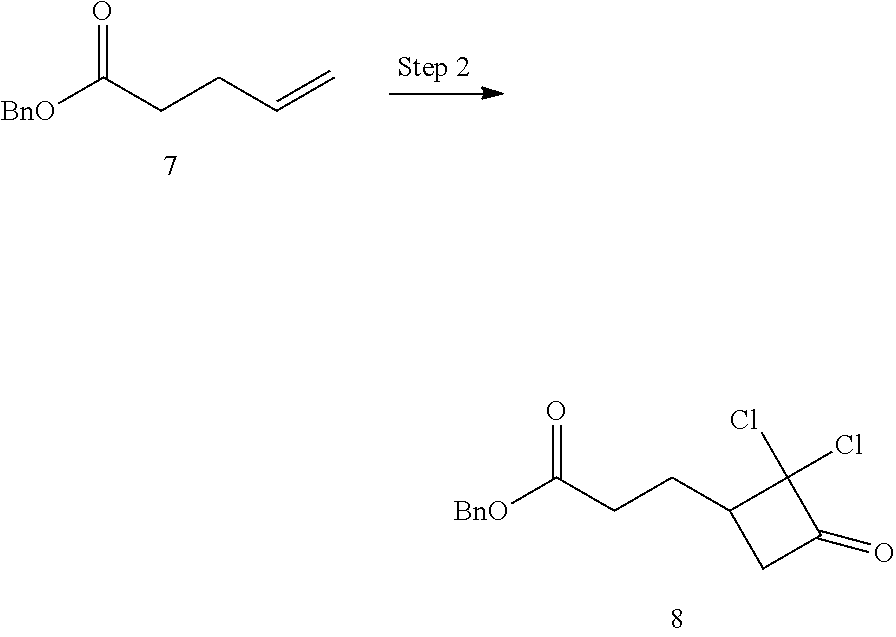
[BnO]C(CCC=C)=O.[BnO]C(CCC1CC(=O)C1(Cl)Cl)=O
